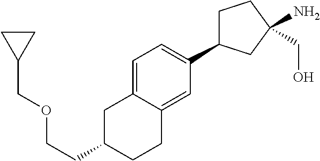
C1C(C2=CC=C3C(=C2)CCC(CCOCC2CC2)C3)CC(N)(CO)C1
